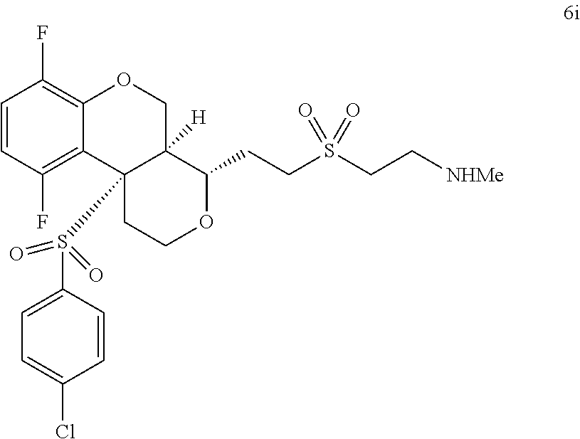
C1=CC(F)=C2C(=C1F)OCC1([H])C2(S(C2=CC=C(Cl)C=C2)(=O)=O)CCOC1CCS(CC[NHMe])(=O)=O
